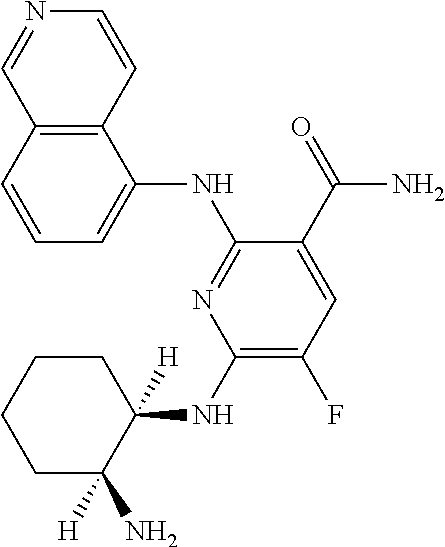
C1(NC2([H])CCCCC2([H])N)=C(F)C=C(C(=O)N)C(NC2=CC=CC3=C2C=CN=C3)=N1
